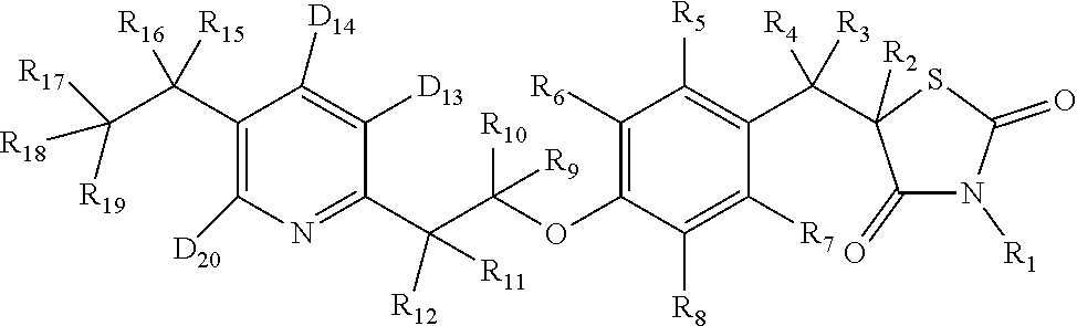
C1(C(C([R19])([R18])[R17])([R16])[R15])=C([D20])N=C(C(C(OC2=C([R6])C([R5])=C(C([R4])([R3])C3([R2])C(=O)N([R1])C(=O)S3)C([R7])=C2[R8])([R10])[R9])([R12])[R11])C([D13])=C1[D14]
